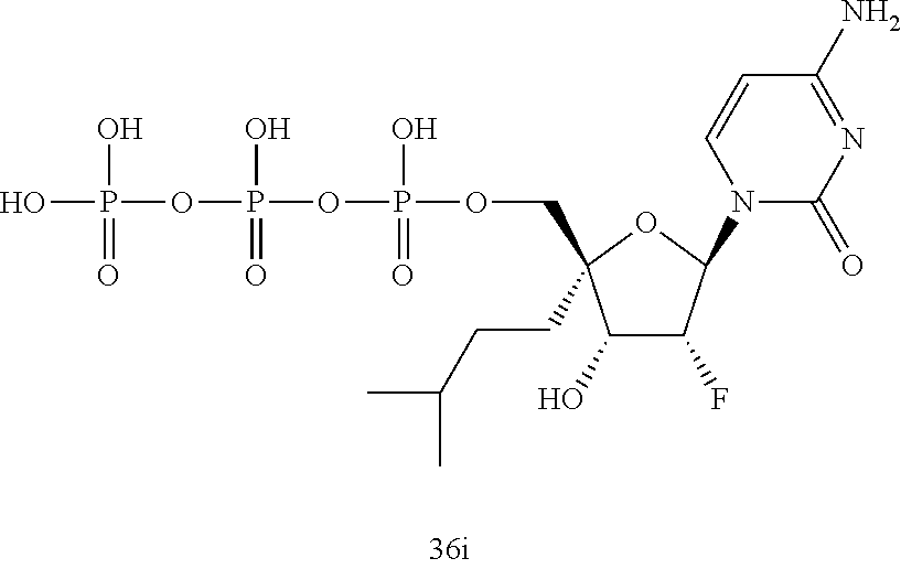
OP(O)(=O)OP(O)(=O)OP(O)(=O)OCC1(CCC(C)C)C(O)C(F)C(N2C(=O)N=C(N)C=C2)O1
